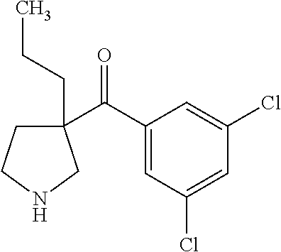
C1(C(C2=CC(Cl)=CC(Cl)=C2)=O)(CCC)CCNC1
